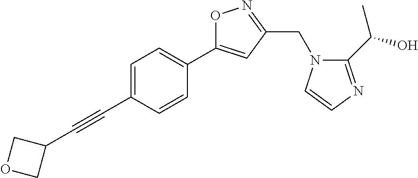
C1=C(C#CC2COC2)C=CC(C2=CC(CN3C(C(O)C)=NC=C3)=NO2)=C1
